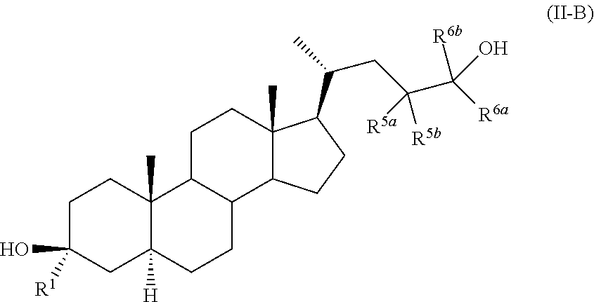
C1C(O)([R1])CC2([H])C(C)(C1)C1C(CC2)C2C(C)(CC1)C(C(CC(C([R6a])([R6b])O)([R5a])[R5b])C)CC2
